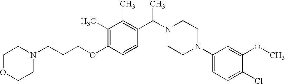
N1(CCCOC2=C(C)C(C)=C(C(N3CCN(C4=CC=C(Cl)C(OC)=C4)CC3)C)C=C2)CCOCC1
